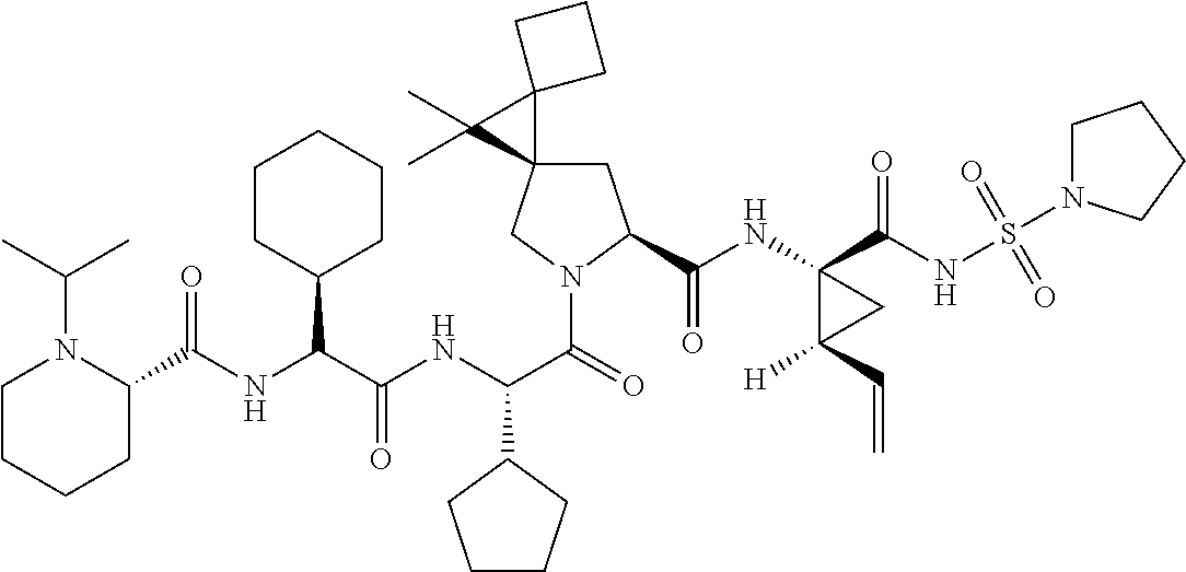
N(C(C(=O)N1CC2(CC1C(NC1(C(NS(=O)(=O)N3CCCC3)=O)C([H])(C=C)C1)=O)C1(C2(C)C)CCC1)C1CCCC1)C(C(NC(=O)C1N(C(C)C)CCCC1)C1CCCCC1)=O
